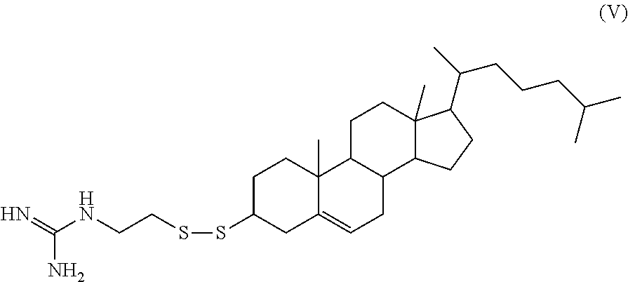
C1C(SSCCNC(N)=N)CC2=CCC3C(C2(C)C1)CCC1(C)C3CCC1C(C)CCCC(C)C
